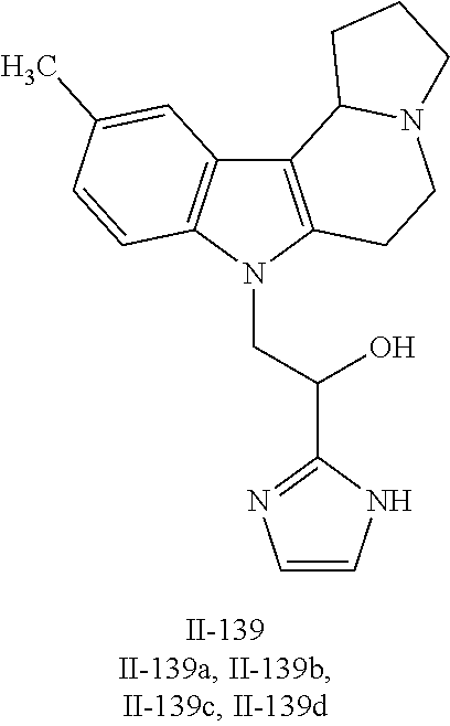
C12=C(N(CC(C3=NC=CN3)O)C3=C1C=C(C)C=C3)CCN1C2CCC1
